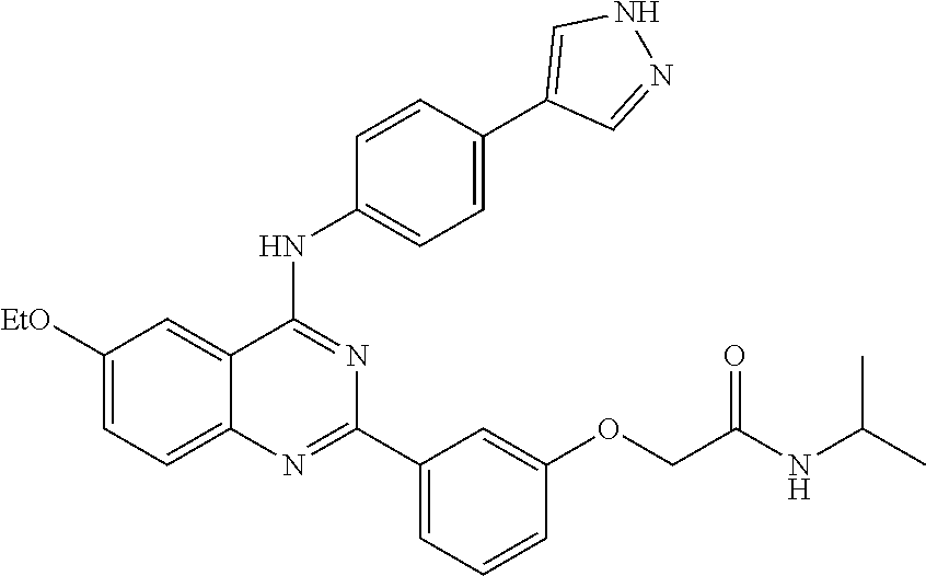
C12=CC([EtO])=CC=C1N=C(C1=CC=CC(OCC(NC(C)C)=O)=C1)N=C2NC1=CC=C(C2=CNN=C2)C=C1
